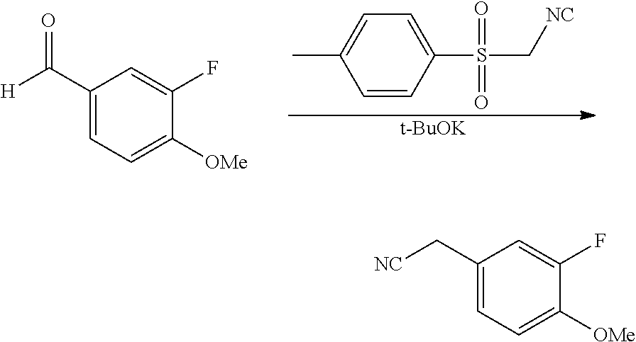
C1=CC(S(C[NC])(=O)=O)=CC=C1C.[t-BuOK].C1(C([H])=O)=CC=C([OMe])C(F)=C1.C1(C[NC])=CC=C([OMe])C(F)=C1
